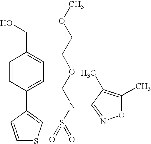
C1=CC(C2=CC=C(CO)C=C2)=C(S(N(COCCOC)C2=NOC(C)=C2C)(=O)=O)S1
